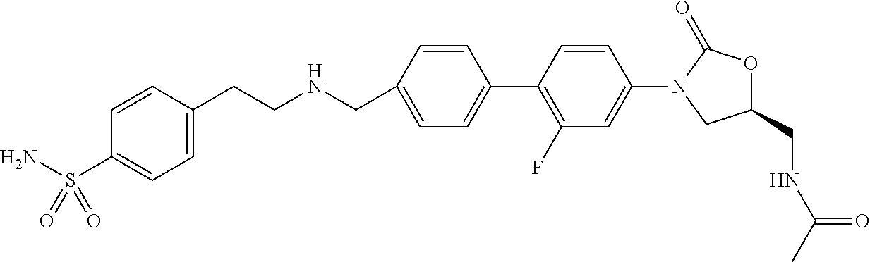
C1(CNC(=O)C)OC(=O)N(C2=CC(F)=C(C3=CC=C(CNCCC4=CC=C(S(N)(=O)=O)C=C4)C=C3)C=C2)C1
